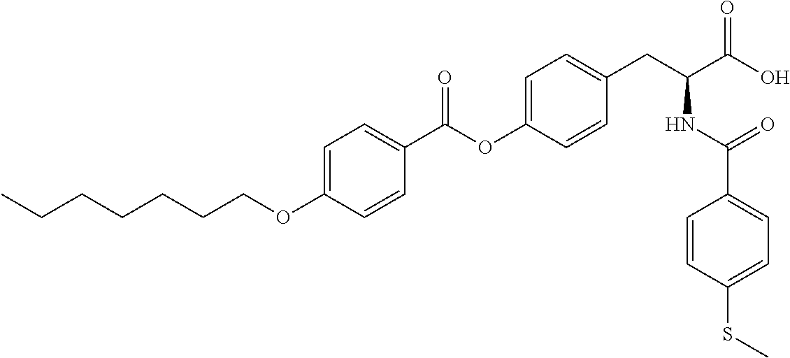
C1=C(OCCCCCCC)C=CC(C(OC2=CC=C(CC(C(O)=O)NC(C3=CC=C(SC)C=C3)=O)C=C2)=O)=C1
